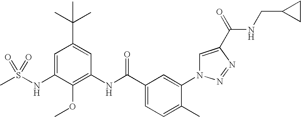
CS(NC1=CC(C(C)(C)C)=CC(NC(C2=CC=C(C)C(N3C=C(C(=O)NCC4CC4)N=N3)=C2)=O)=C1OC)(=O)=O
